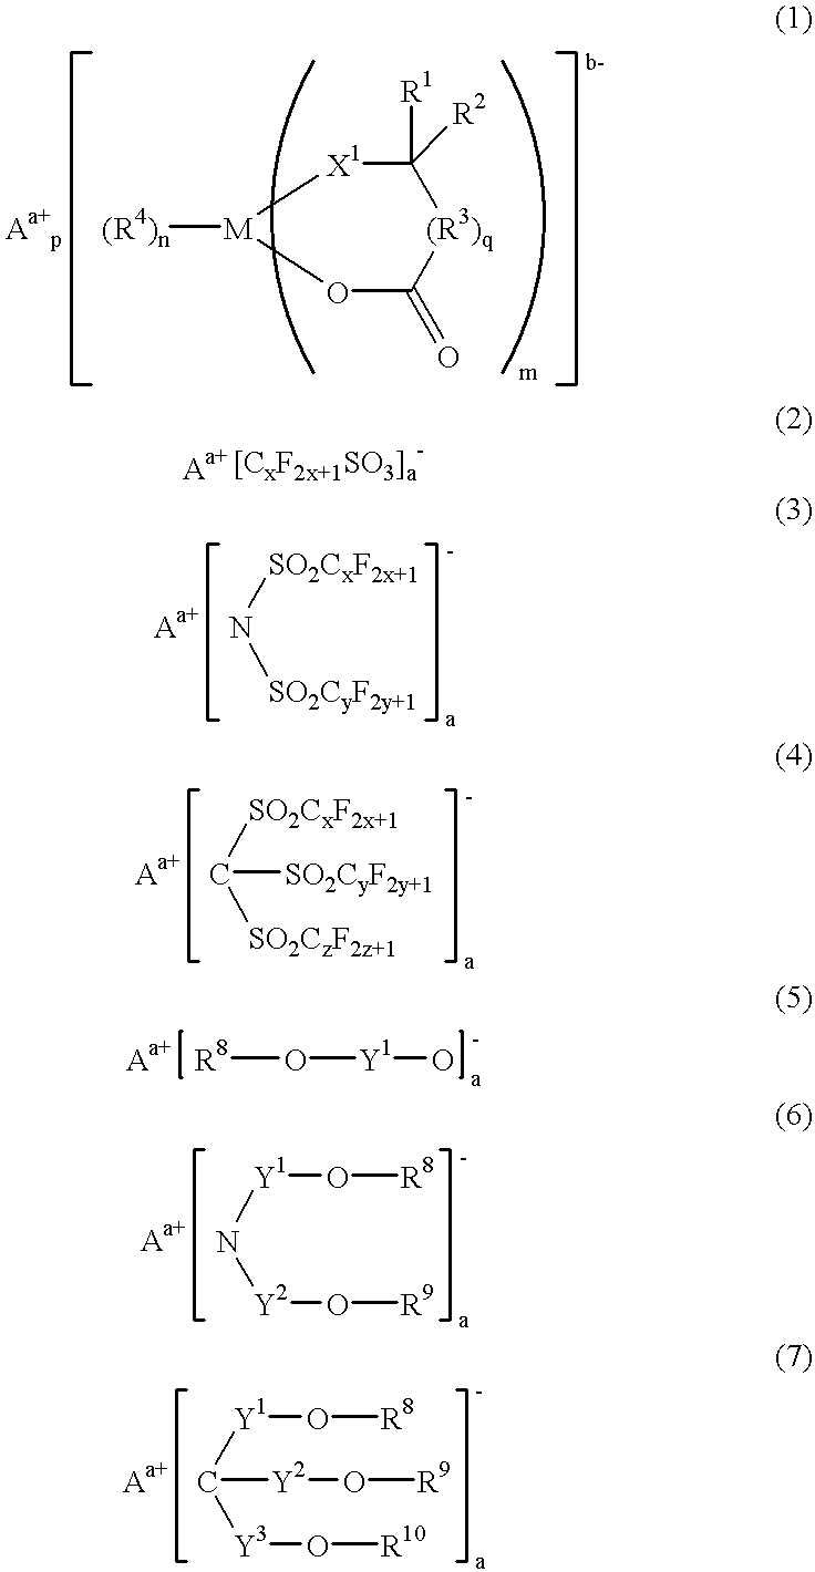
[(R4)n][M]1OC(=O)[(R3)q]C([R1])([R2])[X1]1.[SO2CxF2x+1]N[SO2CyF2y+1].[SO2CxF2x+1]C([SO2CzF2z+1])[SO2CyF2y+1].[R8]O[Y1]O.[Y2](N[Y1]O[R8])O[R9].[Y3](C([Y1]O[R8])[Y2]O[R9])O[R10]
